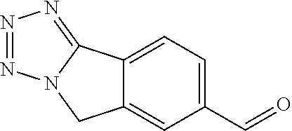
C1(C=O)=CC=C2C(=C1)CN1C2=NN=N1
